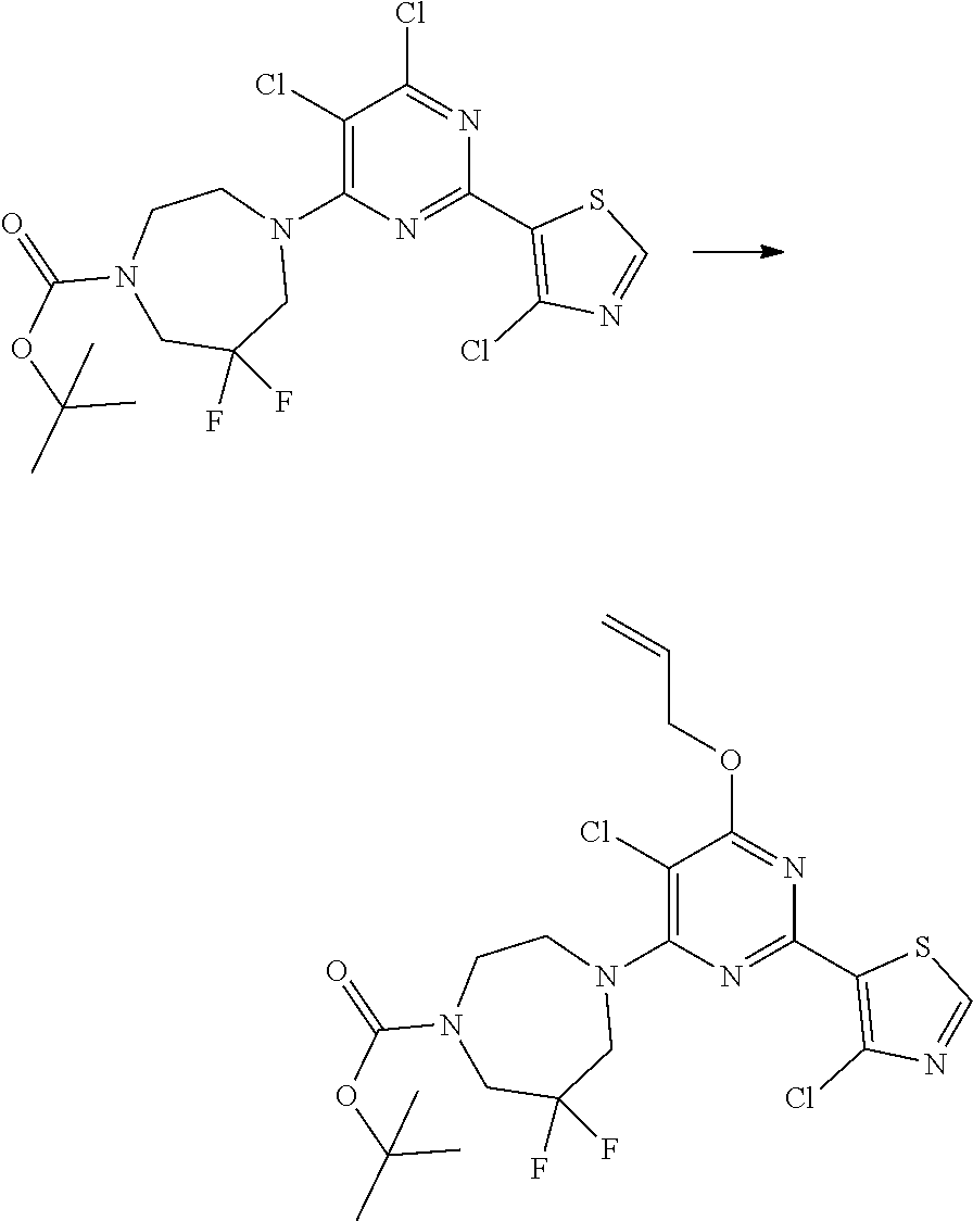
C1(Cl)=C(N2CCN(C(=O)OC(C)(C)C)CC(F)(F)C2)N=C(C2=C(Cl)N=CS2)N=C1Cl.C1(Cl)=C(N2CCN(C(=O)OC(C)(C)C)CC(F)(F)C2)N=C(C2=C(Cl)N=CS2)N=C1OCC=C
